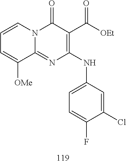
C1=CC=C([OMe])C2=NC(NC3=CC=C(F)C(Cl)=C3)=C(C([OEt])=O)C(=O)N12
